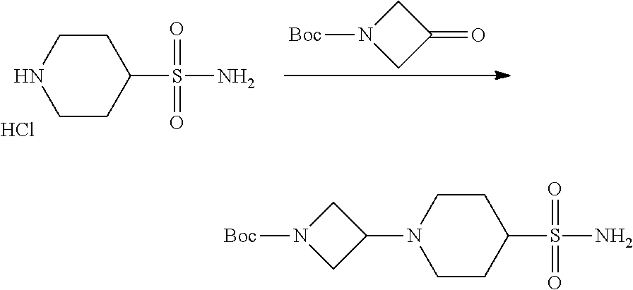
C1CC(S(N)(=O)=O)CCN1.Cl.C1N([Boc])CC1=O.C1CC(S(N)(=O)=O)CCN1C1CN([Boc])C1
